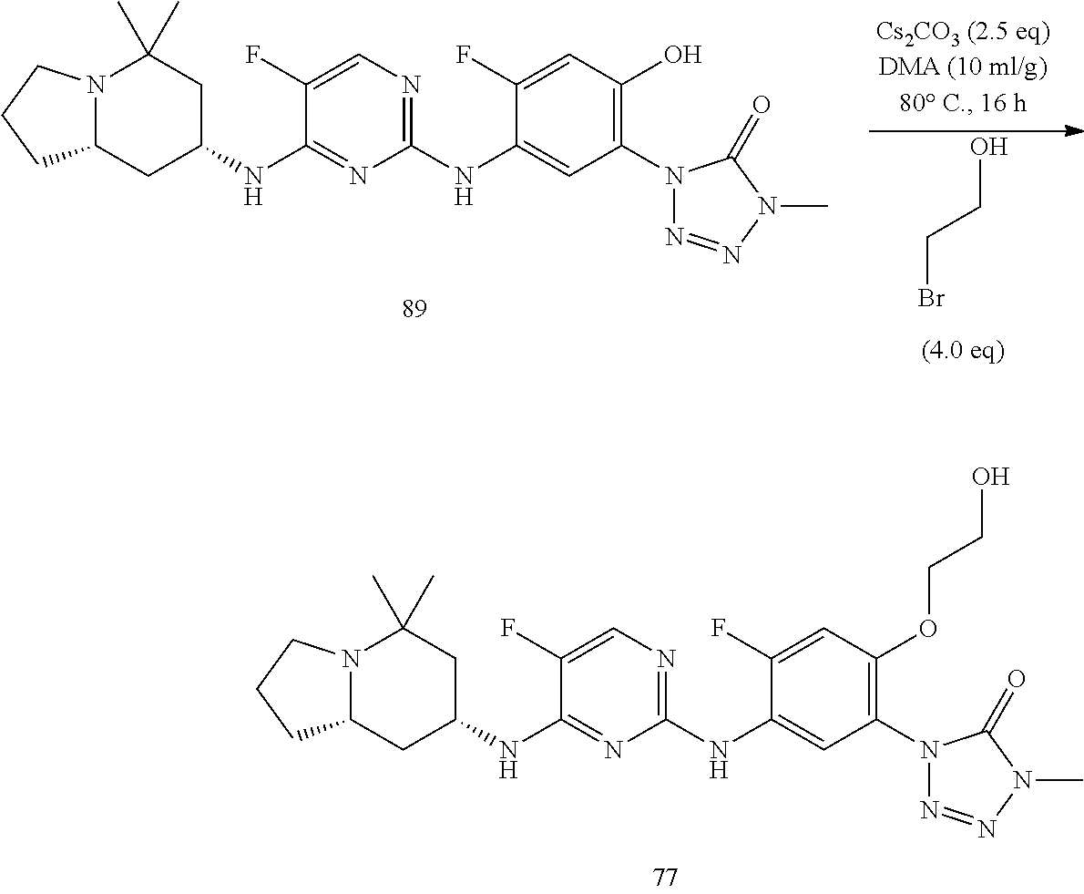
N12C(CC(NC3=NC(NC4=CC(N5N=NN(C)C5=O)=C(OCCO)C=C4F)=NC=C3F)CC1(C)C)CCC2.OCCBr.N12C(CC(NC3=NC(NC4=CC(N5N=NN(C)C5=O)=C(O)C=C4F)=NC=C3F)CC1(C)C)CCC2
